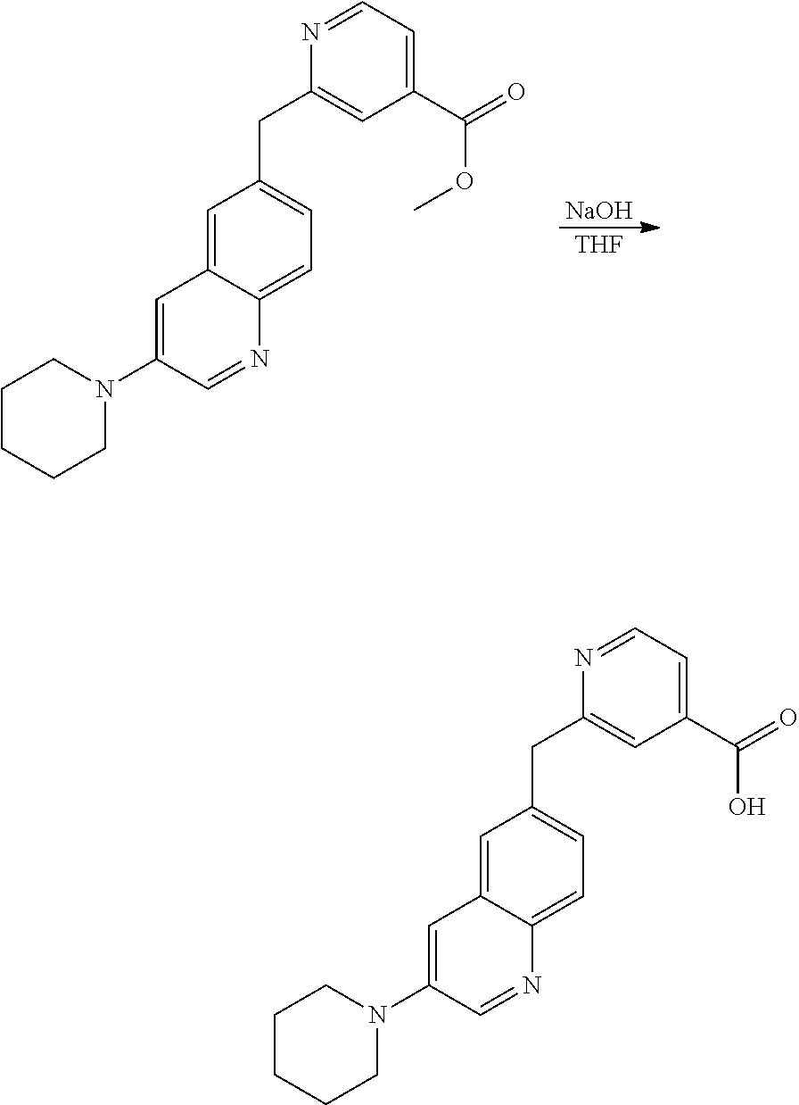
C1(N2CCCCC2)=CC2=CC(CC3=CC(C(=O)OC)=CC=N3)=CC=C2N=C1.[NaOH].[THF].C1(N2CCCCC2)=CC2=CC(CC3=CC(C(=O)O)=CC=N3)=CC=C2N=C1
